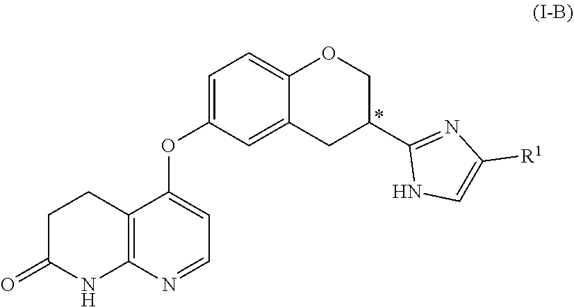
C1=C2OCC(C3=NC([R1])=CN3)CC2=CC(OC2=CC=NC3=C2CCC(=O)N3)=C1
